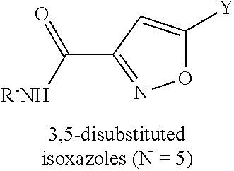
O1C([Y])=CC(C([R-NH])=O)=N1
